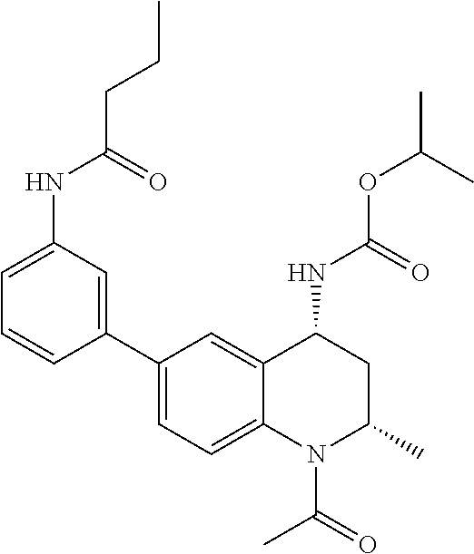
C(OC(C)C)(NC1CC(C)N(C(C)=O)C2=CC=C(C3=CC(NC(CCC)=O)=CC=C3)C=C12)=O
